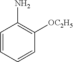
C1=CC=CC([OC2H5])=C1N
